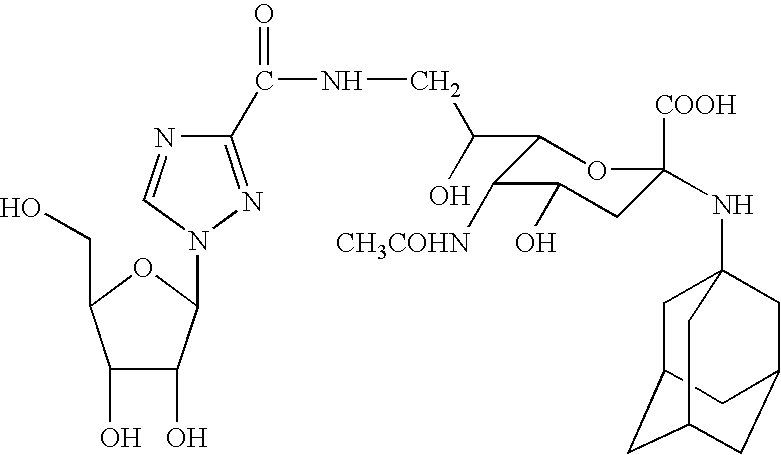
[COOH]C1(NC23CC4CC(CC(C2)C4)C3)CC(O)C([CH3COHN])C(C(O)CNC(C2=NN(C3C(O)C(O)C(CO)O3)C=N2)=O)O1
